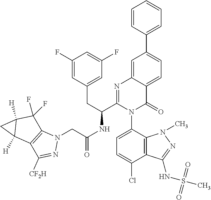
N1(CC(NC(C2=NC3=CC(C4=CC=CC=C4)=CC=C3C(=O)N2C2=CC=C(Cl)C3=C2N(C)N=C3NS(C)(=O)=O)CC2=CC(F)=CC(F)=C2)=O)C2=C(C([CF2H])=N1)C1([H])C([H])(C2(F)F)C1
